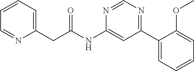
C(NC1=CC(C2=CC=CC=C2OC)=NC=N1)(=O)CC1=CC=CC=N1
